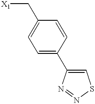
C1=C(C2=CSN=N2)C=CC(C[X1])=C1
